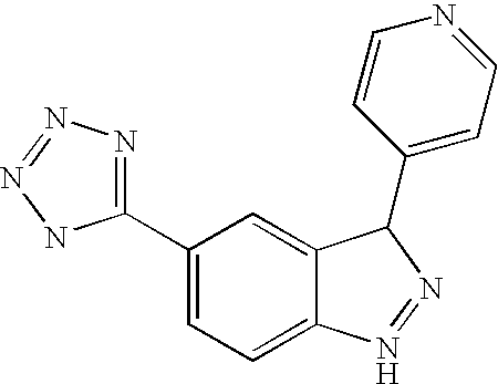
C1=C(C2=NN=NN2)C=C2C(=C1)N=NC2C1=CC=NC=C1
